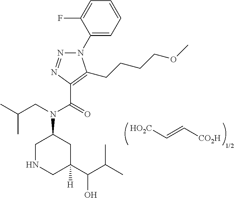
N1(C2=CC=CC=C2F)N=NC(C(=O)N(CC(C)C)C2CNCC(C(C(C)C)O)([H])C2)=C1CCCCOC.[HO2C]C=C[CO2H].[1/2]
